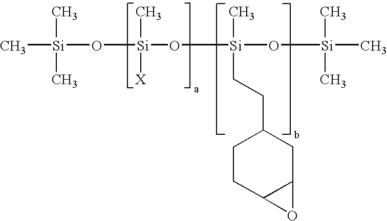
O([Si](O[Si](O[Si](C)(C)C)(C)CCC1CCC2C(C1)O2)(C)[X])[Si](C)(C)C
